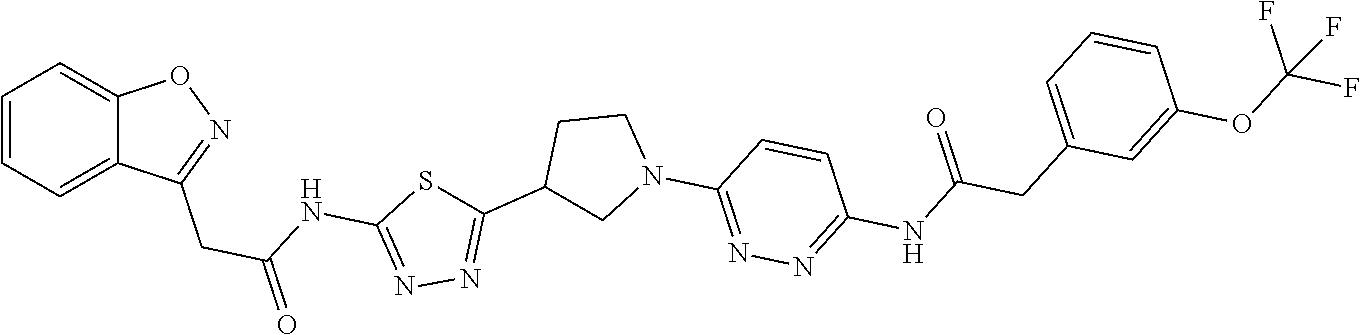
C1=CC=C2C(=C1)ON=C2CC(=O)NC1=NN=C(C2CN(C3=NN=C(NC(CC4=CC=CC(OC(F)(F)F)=C4)=O)C=C3)CC2)S1
